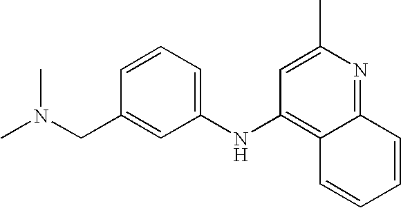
CN(CC1=CC(NC2=C3C(=NC(C)=C2)C=CC=C3)=CC=C1)C
